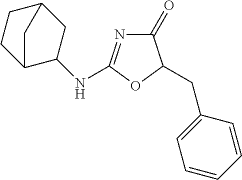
C1(=O)N=C(NC2CC3CCC2C3)OC1CC1=CC=CC=C1
